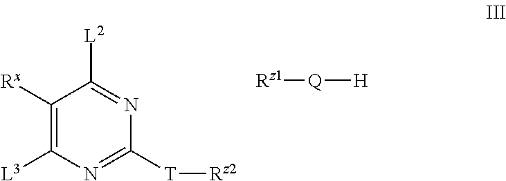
C1([Rx])=C([L3])N=C([T][Rz2])N=C1[L2].[Rz1][Q][H]
